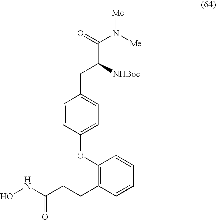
C1=CC(OC2=C(CCC(NO)=O)C=CC=C2)=CC=C1CC(C(=O)N([Me])[Me])[NHBoc]
